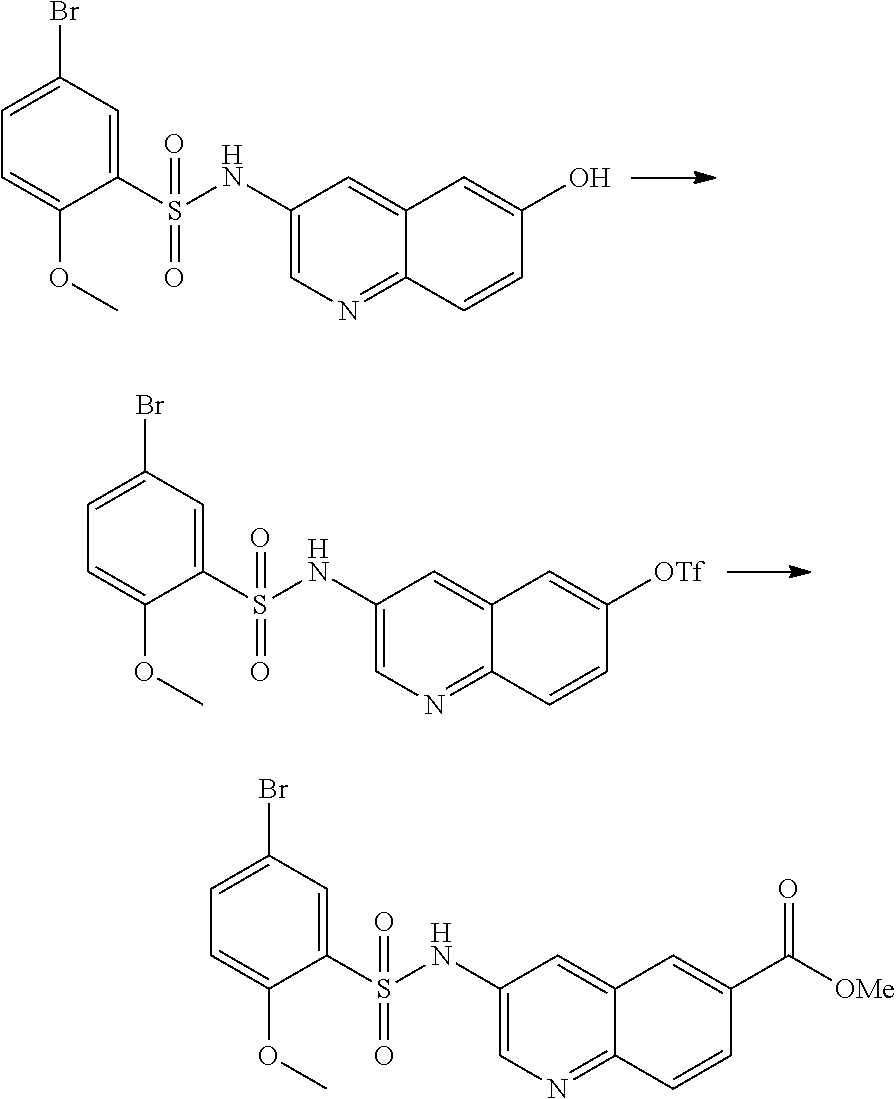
C1(S(NC2=CN=C3C(=C2)C=C(O)C=C3)(=O)=O)=CC(Br)=CC=C1OC.C1(S(NC2=CN=C3C(=C2)C=C([OTf])C=C3)(=O)=O)=CC(Br)=CC=C1OC.C1(S(NC2=CN=C3C(=C2)C=C(C([OMe])=O)C=C3)(=O)=O)=CC(Br)=CC=C1OC
